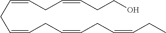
C(CC=CCC=CCC=CCC)=CCC=CCCO
